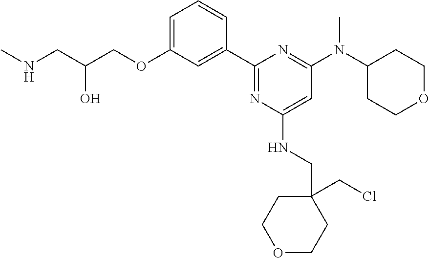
C1=C(OCC(CNC)O)C=C(C2=NC(NCC3(CCl)CCOCC3)=CC(N(C3CCOCC3)C)=N2)C=C1
